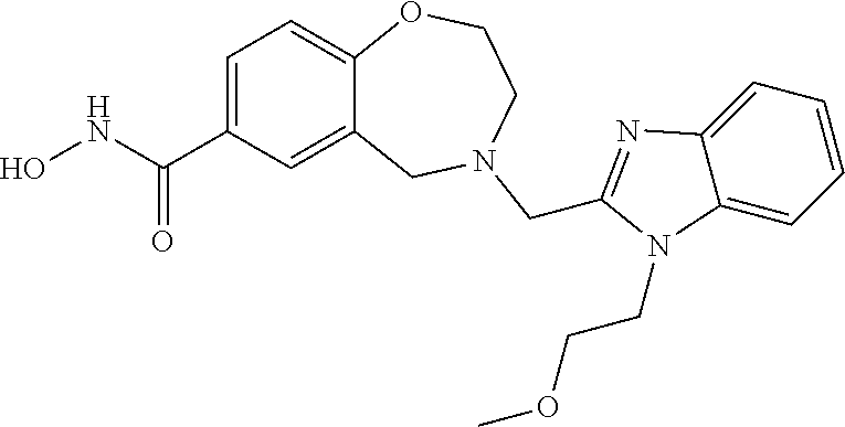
C1=C(C(NO)=O)C=C2C(=C1)OCCN(CC1=NC3=CC=CC=C3N1CCOC)C2
